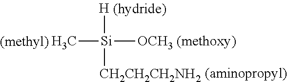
C[Si]([OCH3])([CH2CH2CH2NH2])[H]
